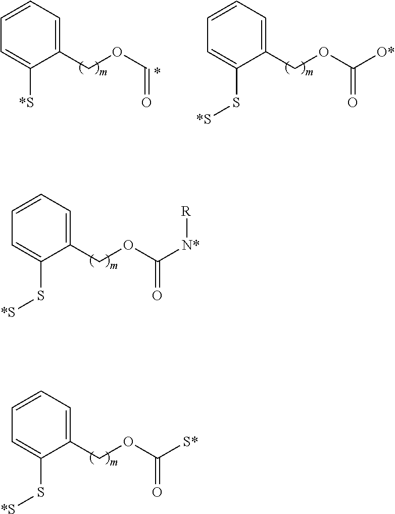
C1(COC=O)=CC=CC=C1[*S].C(OC(=O)[O*])C1=CC=CC=C1S[*S].C(OC(=O)[N*][R])C1=CC=CC=C1S[*S].C(OC(=O)[S*])C1=CC=CC=C1S[*S]
